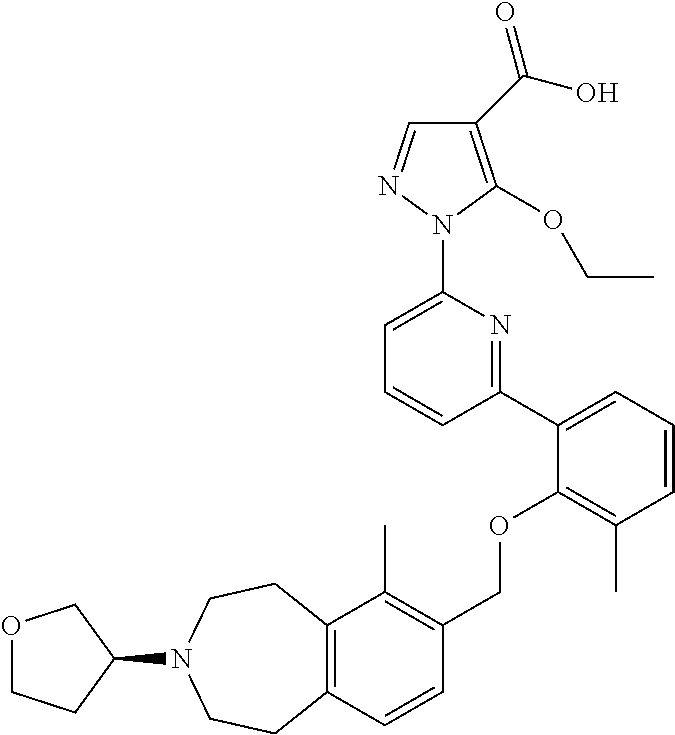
C1(C(O)=O)=C(OCC)N(C2=CC=CC(C3=CC=CC(C)=C3OCC3=C(C)C4=C(C=C3)CCN(C3COCC3)CC4)=N2)N=C1
